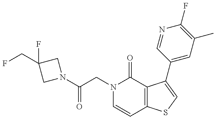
C(CN1C=CC2=C(C1=O)C(C1=CC(C)=C(F)N=C1)=CS2)(=O)N1CC(F)(CF)C1
